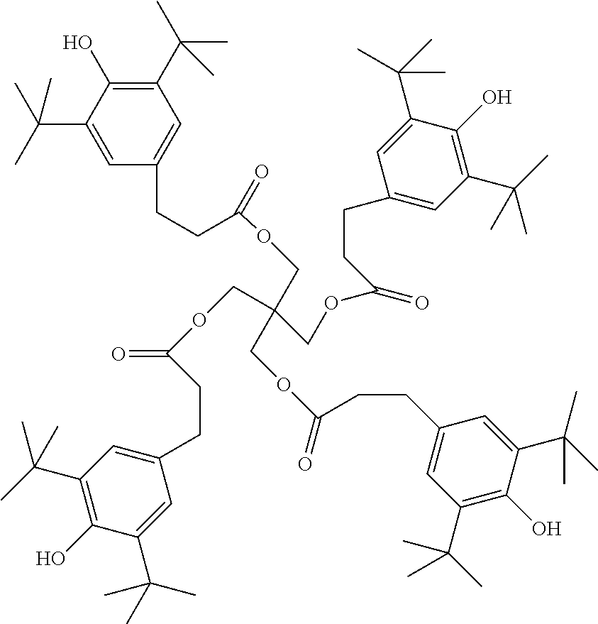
C1(C(C)(C)C)=C(O)C(C(C)(C)C)=CC(CCC(OCC(COC(=O)CCC2=CC(C(C)(C)C)=C(O)C(C(C)(C)C)=C2)(COC(=O)CCC2=CC(C(C)(C)C)=C(O)C(C(C)(C)C)=C2)COC(CCC2=CC(C(C)(C)C)=C(O)C(C(C)(C)C)=C2)=O)=O)=C1
